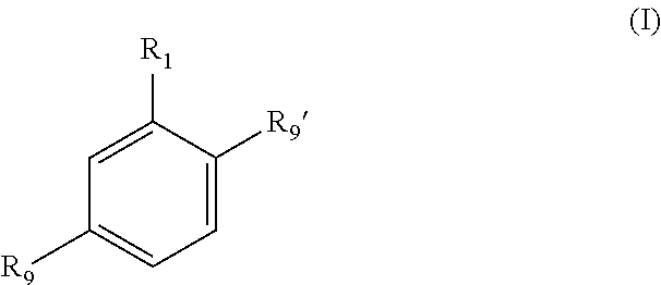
C1=C([R9])C([R1])=CC([R9])=C1
